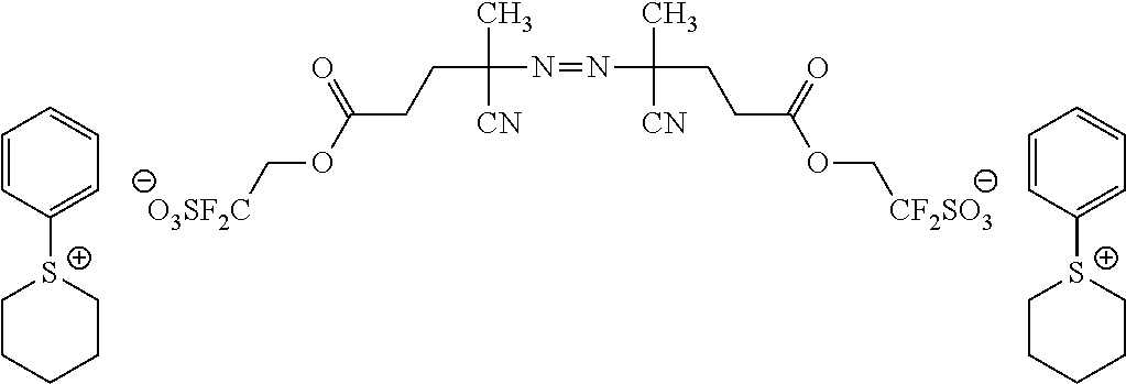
[O3SF2C]COC(CCC(N=NC(C)(CCC(OC[CF2SO3])=O)[CN])(C)[CN])=O.C1=CC([S+]2CCCCC2)=CC=C1.C1=CC([S+]2CCCCC2)=CC=C1
